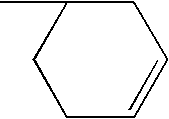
C1C(C)CCC=C1
